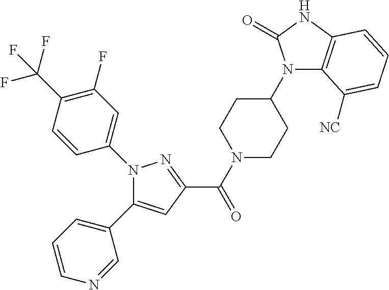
N1(C(C2=NN(C3=CC(F)=C(C(F)(F)F)C=C3)C(C3=CC=CN=C3)=C2)=O)CCC(N2C3=C(NC2=O)C=CC=C3[NC])CC1
